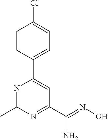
C1=CC(C2=CC(C(=NO)N)=NC(C)=N2)=CC=C1Cl
